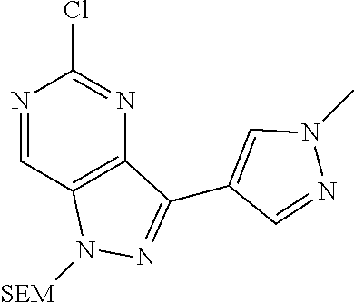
C12=C(C=NC(Cl)=N1)N([SEM])N=C2C1=CN(C)N=C1
